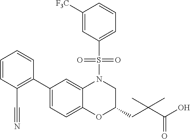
C1(C2=C(C#N)C=CC=C2)=CC=C2C(=C1)N(S(C1=CC=CC([F3C])=C1)(=O)=O)CC(CC(C(O)=O)(C)C)O2
